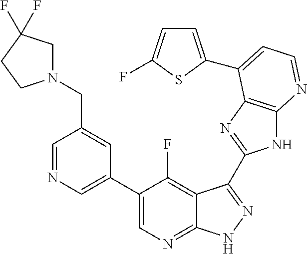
C1=NC=C(C2=CN=C3C(=C2F)C(C2=NC4=C(N2)N=CC=C4C2=CC=C(F)S2)=NN3)C=C1CN1CC(F)(F)CC1
